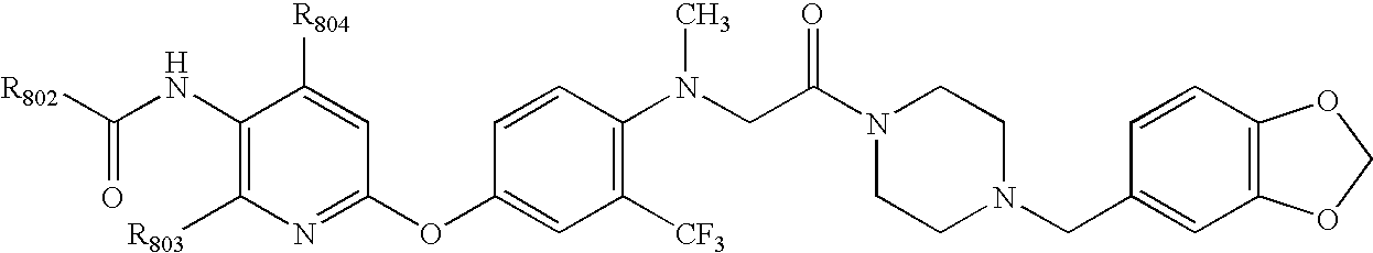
C1(N(CC(=O)N2CCN(CC3=CC4=C(C=C3)OCO4)CC2)C)=C([CF3])C=C(OC2=NC([R803])=C(NC([R802])=O)C([R804])=C2)C=C1
